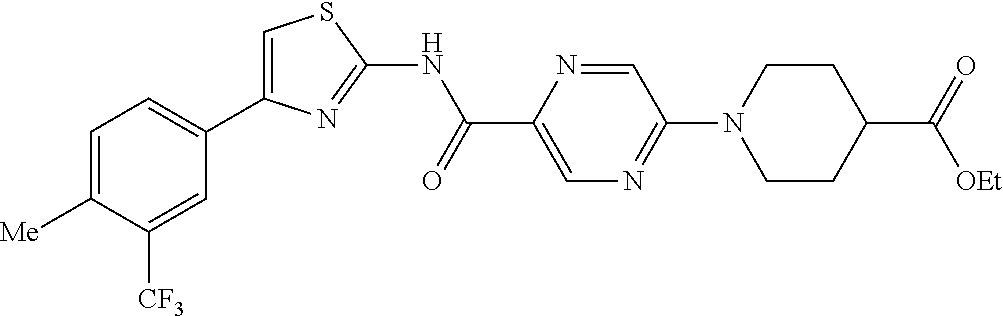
C1=C([Me])C([CF3])=CC(C2=CSC(NC(C3=CN=C(N4CCC(C(=O)[OEt])CC4)C=N3)=O)=N2)=C1
